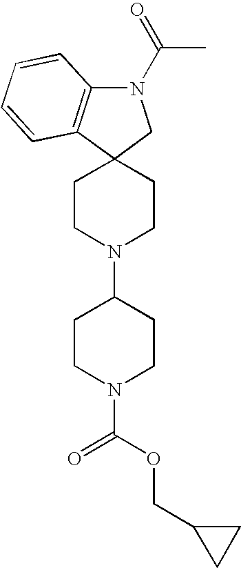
C1CN(C2CCN(C(=O)OCC3CC3)CC2)CCC12CN(C(=O)C)C1=C2C=CC=C1
